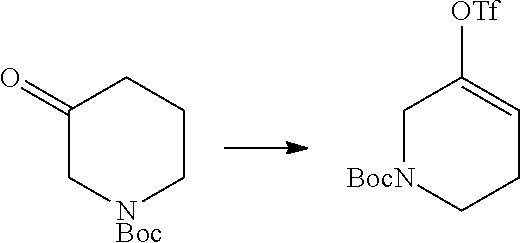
C1(=O)C[NBoc]CCC1.C1[BocN]CCC=C1[OTf]
